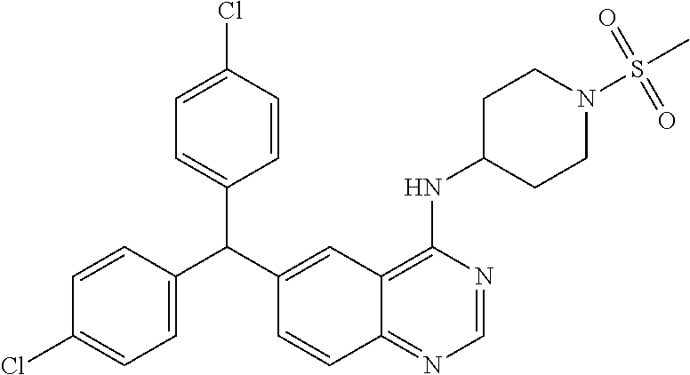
C1=CC(C(C2=CC3=C(NC4CCN(S(C)(=O)=O)CC4)N=CN=C3C=C2)C2=CC=C(Cl)C=C2)=CC=C1Cl
